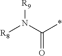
[R8]N(C(*)=O)[R9]
